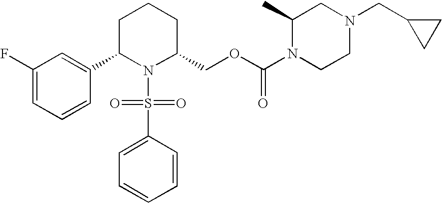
C1(F)=CC=CC(C2N(S(=O)(=O)C3=CC=CC=C3)C(COC(N3CCN(CC4CC4)CC3C)=O)CCC2)=C1
